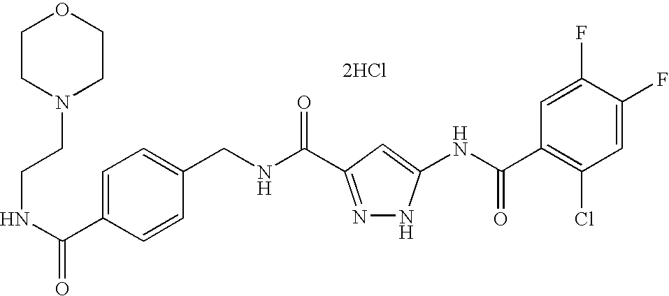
C(NC(=O)C1=NNC(NC(C2=C(Cl)C=C(F)C(F)=C2)=O)=C1)C1=CC=C(C(NCCN2CCOCC2)=O)C=C1.[2HCl]
